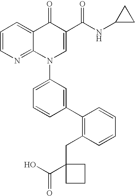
C1=CN=C2C(=C1)C(=O)C(C(NC1CC1)=O)=CN2C1=CC=CC(C2=C(CC3(C(O)=O)CCC3)C=CC=C2)=C1
